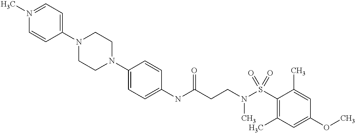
C1(NC(CCN(S(C2=C(C)C=C(OC)C=C2C)(=O)=O)C)=O)=CC=C(N2CCN(C3=CC=N(C)C=C3)CC2)C=C1
